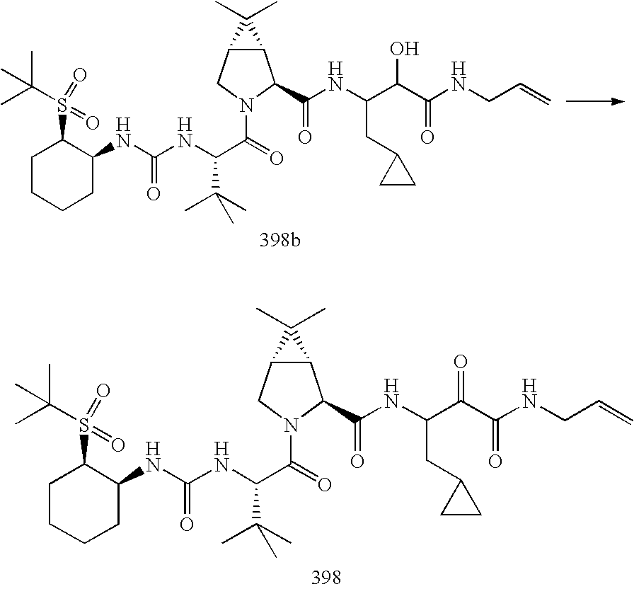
C1(S(C(C)(C)C)(=O)=O)CCCCC1NC(NC(C(=O)N1CC2C(C1C(NC(CC1CC1)C(C(=O)NCC=C)=O)=O)C2(C)C)C(C)(C)C)=O.C1(S(C(C)(C)C)(=O)=O)CCCCC1NC(NC(C(=O)N1CC2C(C1C(NC(CC1CC1)C(C(=O)NCC=C)O)=O)C2(C)C)C(C)(C)C)=O
